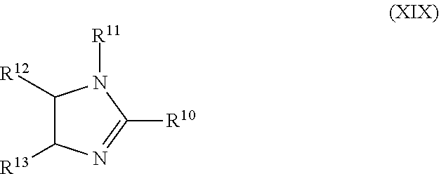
C1([R12])C([R13])N=C([R10])N1[R11]
